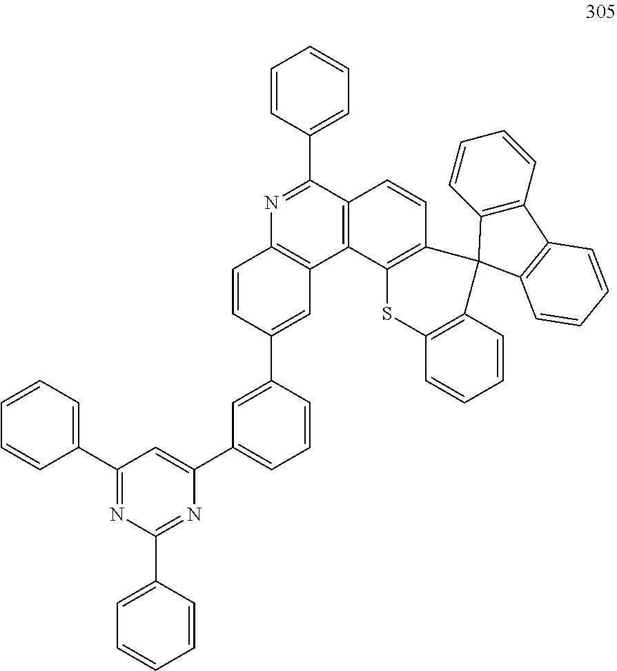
C1(C2=CC=CC=C2)=NC(C2=CC=CC=C2)=NC(C2=CC=CC(C3=CC4=C(C=C3)N=C(C3=CC=CC=C3)C3=C4C4=C(C=C3)C3(C5=C(S4)C=CC=C5)C4=C(C=CC=C4)C4=C3C=CC=C4)=C2)=C1
